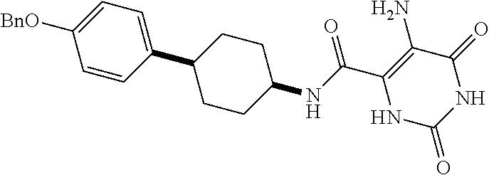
C(C1=C(N)C(=O)NC(=O)N1)(=O)NC1CCC(C2=CC=C([BnO])C=C2)CC1
